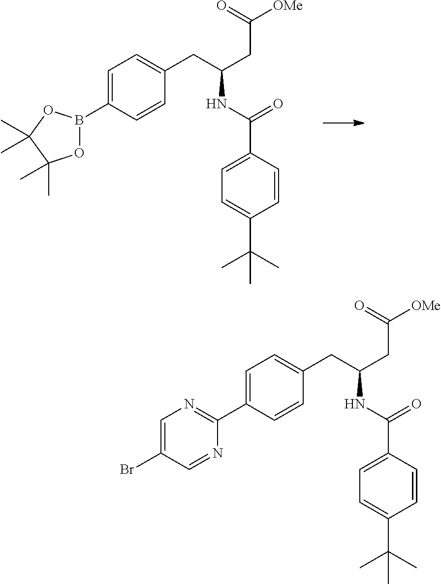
C1=C(B2OC(C)(C)C(C)(C)O2)C=CC(CC(CC(=O)[OMe])NC(=O)C2=CC=C(C(C)(C)C)C=C2)=C1.C1=C(C2=NC=C(Br)C=N2)C=CC(CC(CC(=O)[OMe])NC(=O)C2=CC=C(C(C)(C)C)C=C2)=C1
